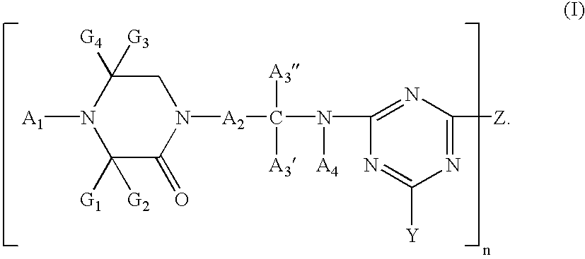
N1([A1])C([G1])([G2])C(=O)N([A2]C([A3])([A3])N([A4])C2=NC([Z])=NC([Y])=N2)CC1([G4])[G3]
